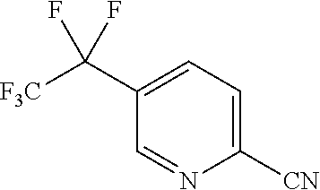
C1(C([F3C])(F)F)=CC=C([CN])N=C1
